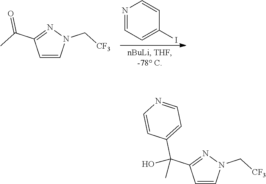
N1=CC=C(I)C=C1.C1=CN(C[CF3])N=C1C(C)=O.C1=CN(C[CF3])N=C1C(O)(C1=CC=NC=C1)C
